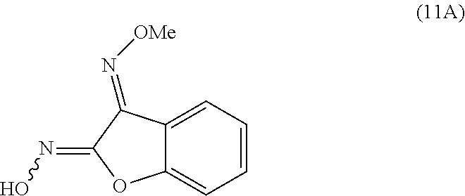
C12=CC=CC=C1C(=N[OMe])C(=NO)O2
